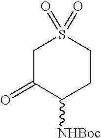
C1C(=O)C([NHBoc])CCS1(=O)=O
